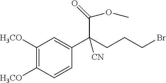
C1([H3CO])=C([H3CO])C=CC(C(CCCBr)(C(OC)=O)[CN])=C1
